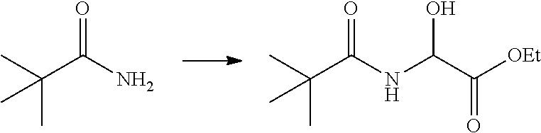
C(C(N)=O)(C)(C)C.C(C(NC(C([OEt])=O)O)=O)(C)(C)C
